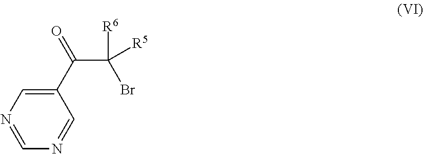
C1(C(=O)C([R6])(Br)[R5])=CN=CN=C1
